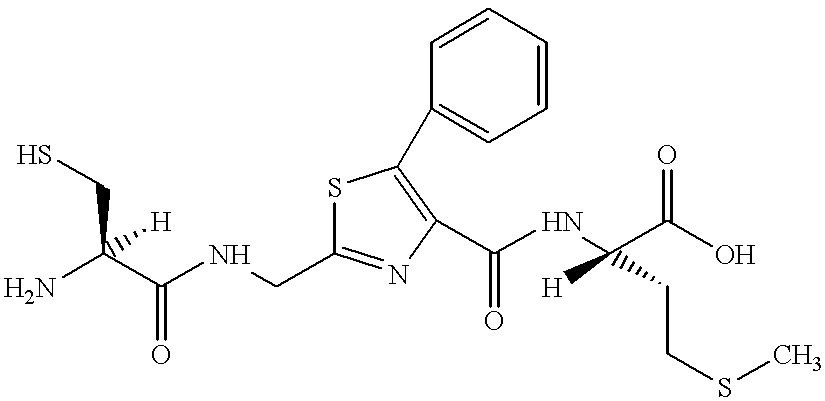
C1(CNC(C(N)(CS)[H])=O)=NC(C(NC(C(O)=O)([H])CCSC)=O)=C(C2=CC=CC=C2)S1
